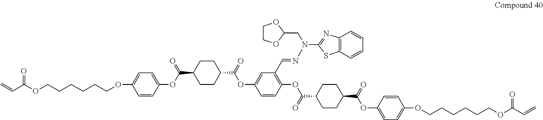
O(C1=CC=C(OC(C2CCC(C(=O)OC3=CC(C=NN(C4=NC5=C(S4)C=CC=C5)CC4OCCO4)=C(OC(C4CCC(C(=O)OC5=CC=C(OCCCCCCOC(C=C)=O)C=C5)CC4)=O)C=C3)CC2)=O)C=C1)CCCCCCOC(C=C)=O
